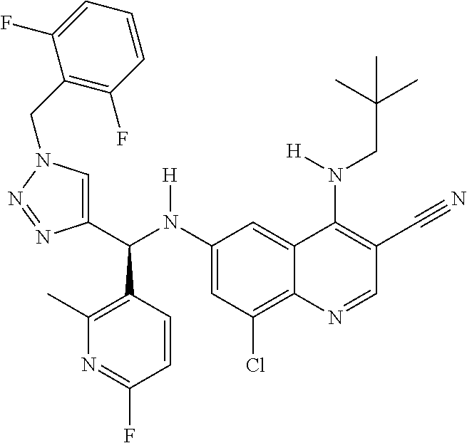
C1(N(C(C2=CN(CC3=C(F)C=CC=C3F)N=N2)C2=C(C)N=C(F)C=C2)[H])=CC(Cl)=C2C(=C1)C(N(CC(C)(C)C)[H])=C(C#N)C=N2
